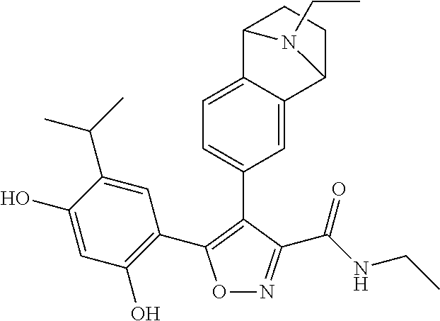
C1(O)=CC(O)=C(C2=C(C3=CC=C4C(=C3)C3CCC4N3CC)C(C(NCC)=O)=NO2)C=C1C(C)C
